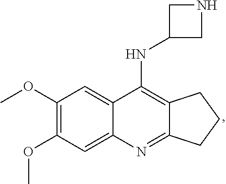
C12=C(NC3CNC3)C3=CC(OC)=C(OC)C=C3N=C1CCC2
